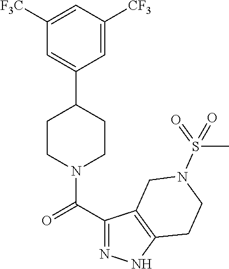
C1([F3C])=CC([CF3])=CC(C2CCN(C(C3=NNC4=C3CN(S(=O)(C)=O)CC4)=O)CC2)=C1
